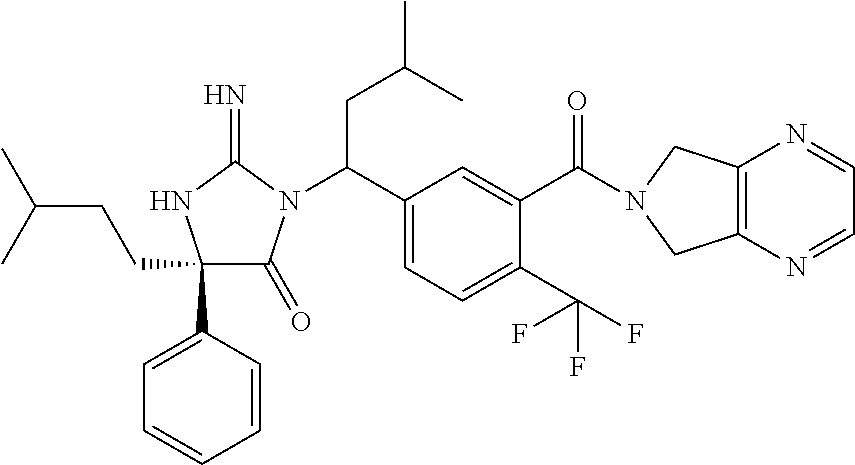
C1(C2=CC=CC=C2)(CCC(C)C)C(=O)N(C(C2=CC=C(C(F)(F)F)C(C(=O)N3CC4=C(C3)N=CC=N4)=C2)CC(C)C)C(=N)N1
